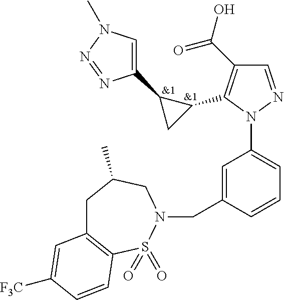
C1(C(O)=O)=C(C2C(C3=CN(C)N=N3)C2)N(C2=CC=CC(CN3CC(C)CC4=C(S3(=O)=O)C=CC([F3C])=C4)=C2)N=C1.[&1].[&1]
